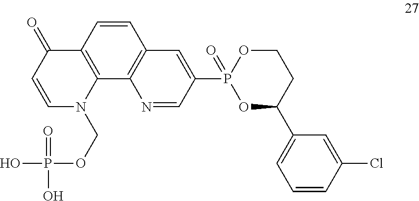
C12=C(N(COP(=O)(O)O)C=CC1=O)C1=C(C=C2)C=C(P2(=O)OC(C3=CC=CC(Cl)=C3)CCO2)C=N1
